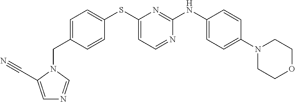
C1(N2CCOCC2)=CC=C(NC2=NC(SC3=CC=C(CN4C(C#N)=CN=C4)C=C3)=CC=N2)C=C1
